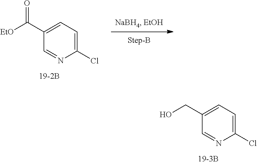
C1(CO)=CC=C(Cl)N=C1.C1(C([EtO])=O)=CC=C(Cl)N=C1
